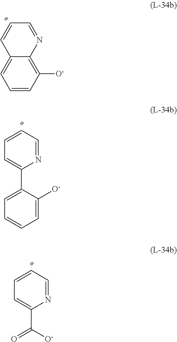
C1=CC=NC(C2=CC=CC=C2[O-])=C1.C1=CC([O-])=C2C(=C1)C=CC=N2.C1=CC=NC(C(=O)[O-])=C1
